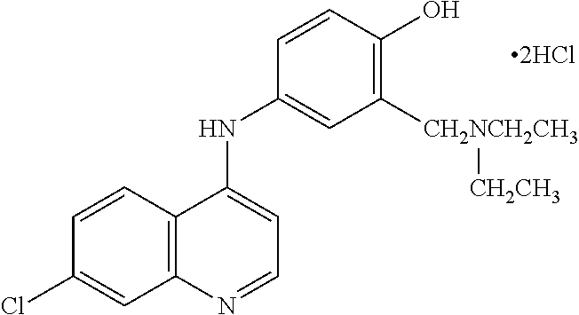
C1=CC2=C(C=C1Cl)N=CC=C2NC1=CC([CH2NCH2CH3][CH2CH3])=C(O)C=C1.[2HCl]
